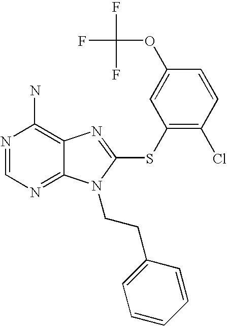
N1=CN=C2C(=C1N)N=C(SC1=C(Cl)C=CC(OC(F)(F)F)=C1)N2CCC1=CC=CC=C1
